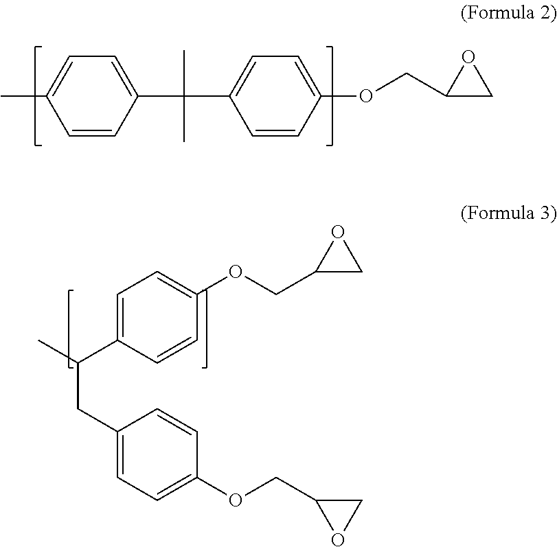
C1=C(C)C=CC(C(C2=CC=C(OCC3CO3)C=C2)(C)C)=C1.C1=C(C(CC2=CC=C(OCC3CO3)C=C2)C)C=CC(OCC2CO2)=C1
